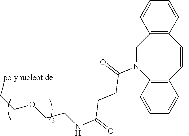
C1N(C(=O)CCC(NCCOCC[polynucleotide])=O)C2=C(C#CC3=C1C=CC=C3)C=CC=C2
